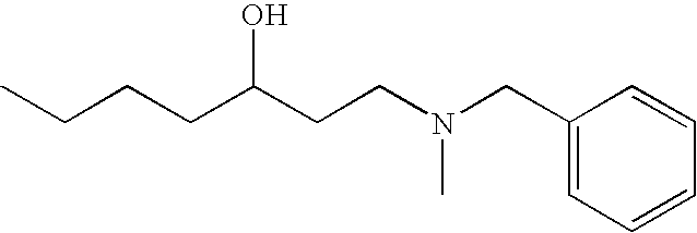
C1(CN(CCC(CCCC)O)C)=CC=CC=C1
